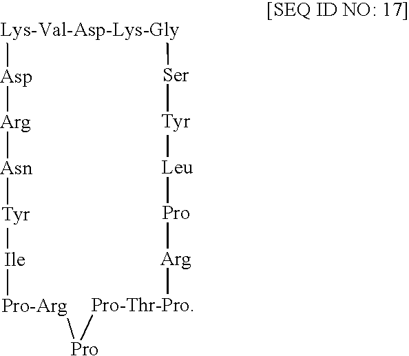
[Lys-Val-Asp-Lys-Gly]1[Asp][Arg][Asn][Tyr][Ile][Pro-Arg][Pro][Pro-Thr-Pro][Arg][Pro][Leu][Tyr][Ser]1
